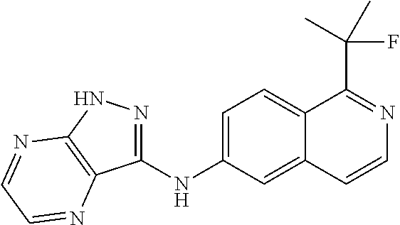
C1=C(NC2=NNC3=C2N=CC=N3)C=C2C(=C1)C(C(F)(C)C)=NC=C2
